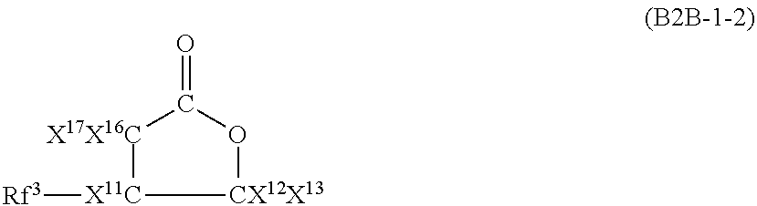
[CX12X13]1OC(=O)[X17X16C][X11C]1[Rf3]
